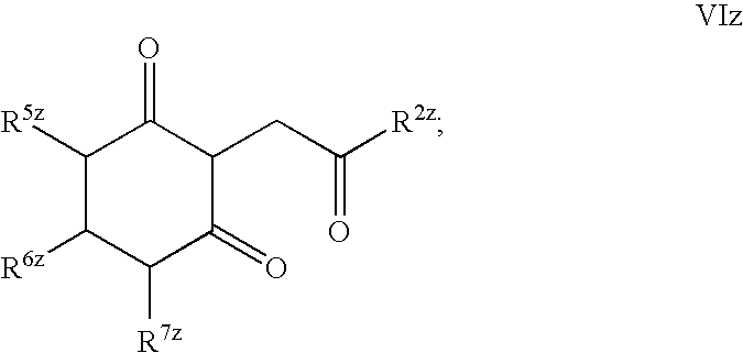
C1([R5z])C([R6z])C([R7z])C(=O)C(CC([R2z])=O)C1=O
